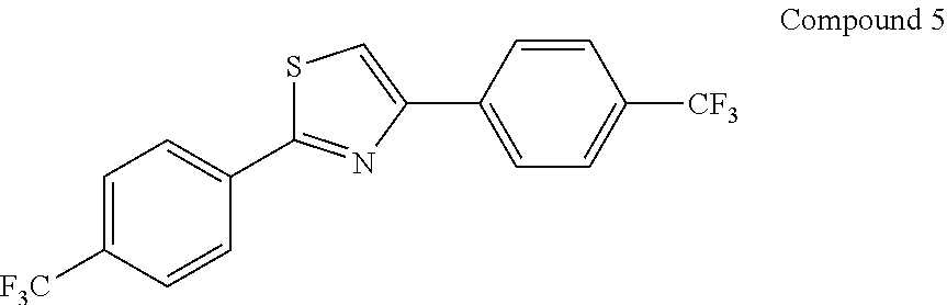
C1=C([F3C])C=CC(C2=NC(C3=CC=C([CF3])C=C3)=CS2)=C1
